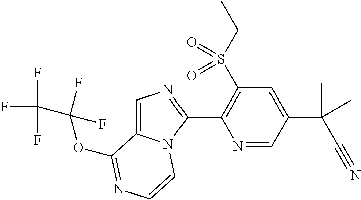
O(C1=NC=CN2C1=CN=C2C1=C(S(CC)(=O)=O)C=C(C(C)(C#N)C)C=N1)C(F)(F)C(F)(F)F
